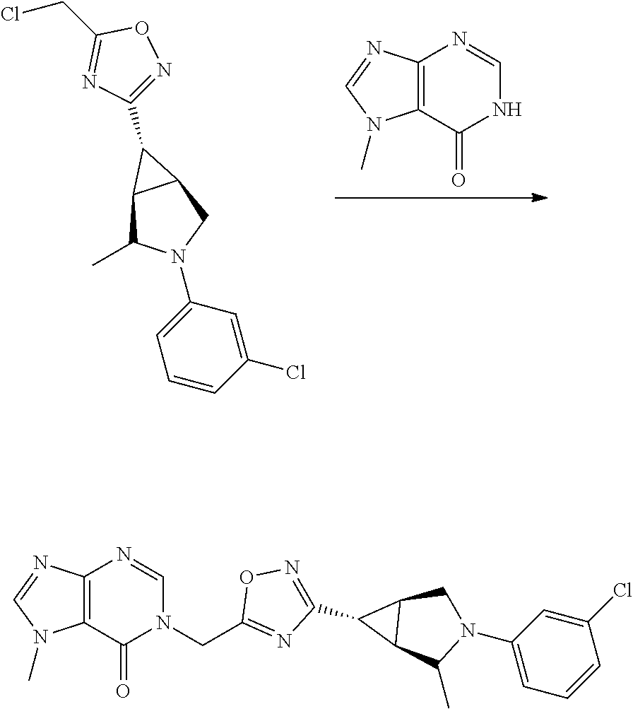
C12=C(C(=O)NC=N1)N(C)C=N2.C12C(C)N(C3=CC=CC(Cl)=C3)CC1C2C1=NOC(CCl)=N1.C1(CN2C(=O)C3=C(N=C2)N=CN3C)=NC(C2C3C(C)N(C4=CC=CC(Cl)=C4)CC32)=NO1
